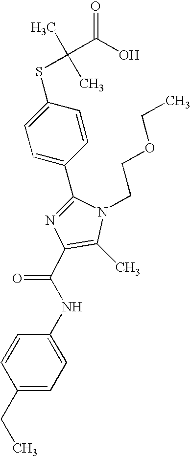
C1(C2=CC=C(SC(C)(C)C(O)=O)C=C2)=NC(C(NC2=CC=C(CC)C=C2)=O)=C(C)N1CCOCC
